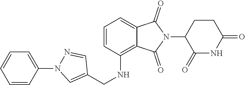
C1(=O)NC(=O)CCC1N1C(=O)C2=CC=CC(NCC3=CN(C4=CC=CC=C4)N=C3)=C2C1=O
